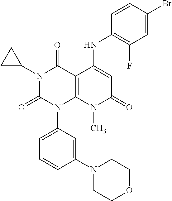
C1=C(Br)C=CC(NC2=CC(=O)N(C)C3=C2C(=O)N(C2CC2)C(=O)N3C2=CC=CC(N3CCOCC3)=C2)=C1F
